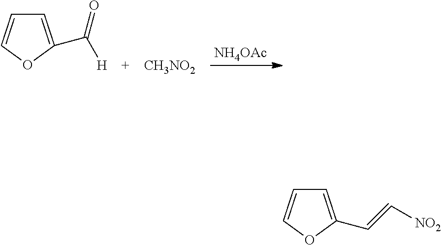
[NH4OAc].C1=C(C([H])=O)OC=C1.[CH3NO2].C1=C(C=C[NO2])OC=C1
